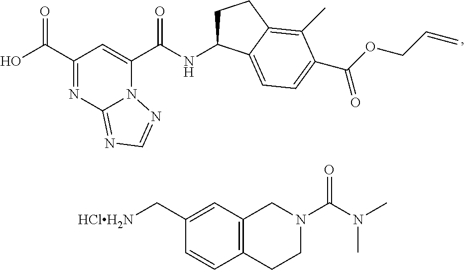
C1(C(O)=O)=NC2=NC=NN2C(C(NC2CCC3=C(C)C(C(OCC=C)=O)=CC=C23)=O)=C1.C1(C[HClH2N])=CC2=C(C=C1)CCN(C(N(C)C)=O)C2
